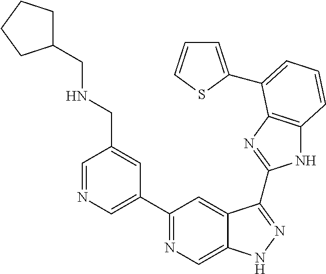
C1=NC=C(C2=NC=C3C(=C2)C(C2=NC4=C(N2)C=CC=C4C2=CC=CS2)=NN3)C=C1CNCC1CCCC1
